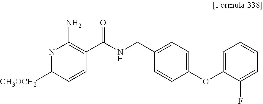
N1=C([CH3OCH2])C=CC(C(NCC2=CC=C(OC3=CC=CC=C3F)C=C2)=O)=C1N
